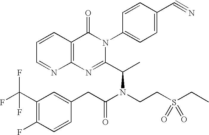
C1(C(F)(F)F)=C(F)C=CC(CC(N(CCS(CC)(=O)=O)C(C)C2=NC3=C(C(=O)N2C2=CC=C(C#N)C=C2)C=CC=N3)=O)=C1
